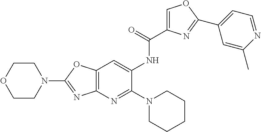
C1(N2CCCCC2)=NC2=C(C=C1NC(C1=COC(C3=CC=NC(C)=C3)=N1)=O)OC(N1CCOCC1)=N2
